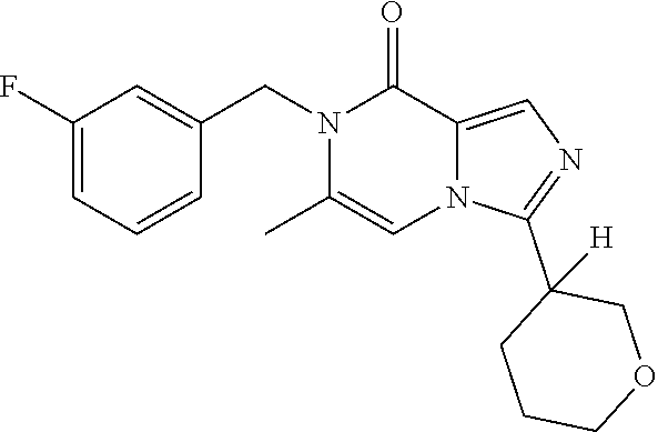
C1(F)=CC=CC(CN2C(C)=CN3C(=CN=C3C3([H])CCCOC3)C2=O)=C1
